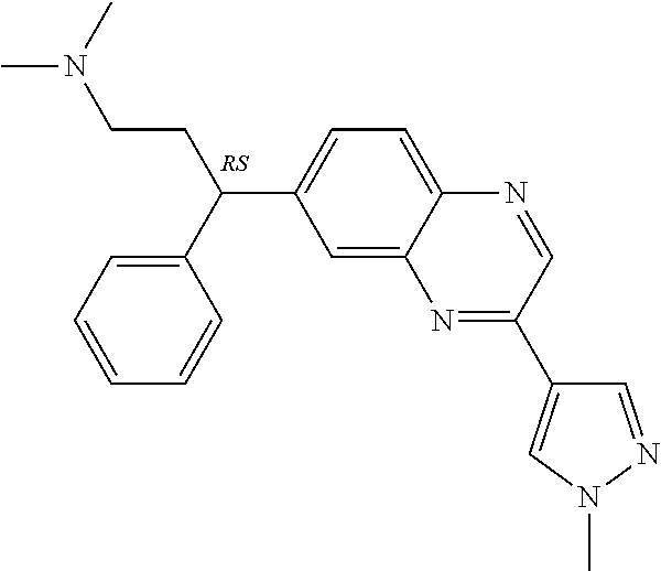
C1=C2C(=CC=C1C(CCN(C)C)C1=CC=CC=C1)N=CC(C1=CN(C)N=C1)=N2
